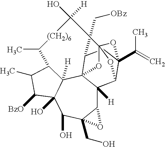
C12C3([H])C45C6([H])C(O)(C(O)C1(CO)O2)C([BzO])C(C)C6C(C)[(CH2)6]C([H])(O)C1(C[OBz])C4CC2(C(=C)C)C3OC1(O5)O2
